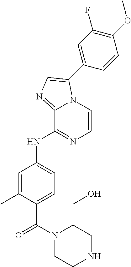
C1(CO)CNCCN1C(C1=CC=C(NC2=NC=CN3C2=NC=C3C2=CC(F)=C(OC)C=C2)C=C1C)=O
